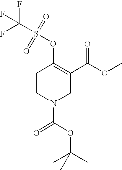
C1CN(C(=O)OC(C)(C)C)CC(C(OC)=O)=C1OS(C(F)(F)F)(=O)=O
